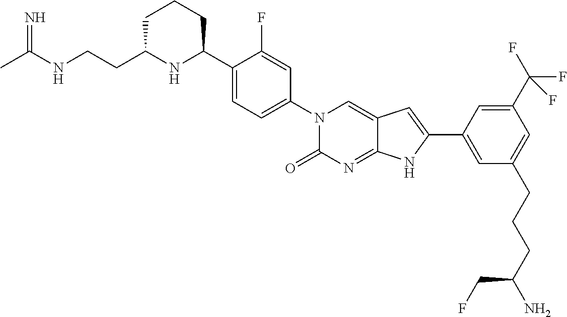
CC(NCCC1NC(C2=CC=C(N3C(=O)N=C4C(=C3)C=C(C3=CC(CCCC(N)CF)=CC(C(F)(F)F)=C3)N4)C=C2F)CCC1)=N
